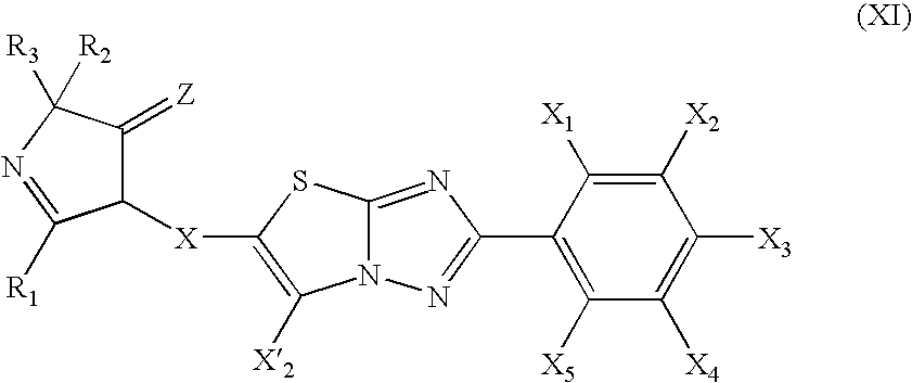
C12=NC(C3=C([X5])C([X4])=C([X3])C([X2])=C3[X1])=NN1C([X2])=C([X]C1C(=[Z])C([R3])([R2])N=C1[R1])S2
